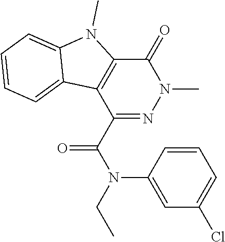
C1(C(N(CC)C2=CC(Cl)=CC=C2)=O)=NN(C)C(=O)C2=C1C1=CC=CC=C1N2C
